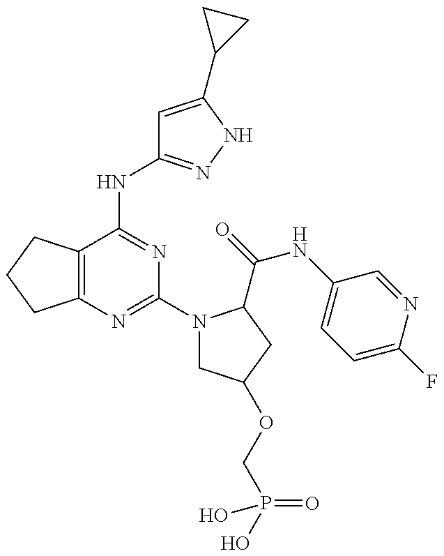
C12=C(C(NC3=NNC(C4CC4)=C3)=NC(N3CC(OCP(O)(O)=O)CC3C(=O)NC3=CC=C(F)N=C3)=N1)CCC2
